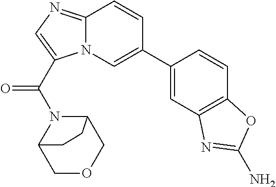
C12=NC=C(C(=O)N3C4COCC3CC4)N1C=C(C1=CC3=C(C=C1)OC(N)=N3)C=C2
